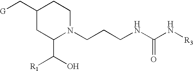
C1(C[G])CC(C([R1])O)N(CCCNC(N[R3])=O)CC1
